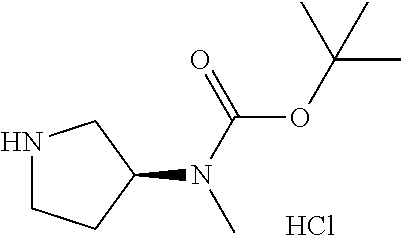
N1CCC(N(C(OC(C)(C)C)=O)C)C1.Cl
